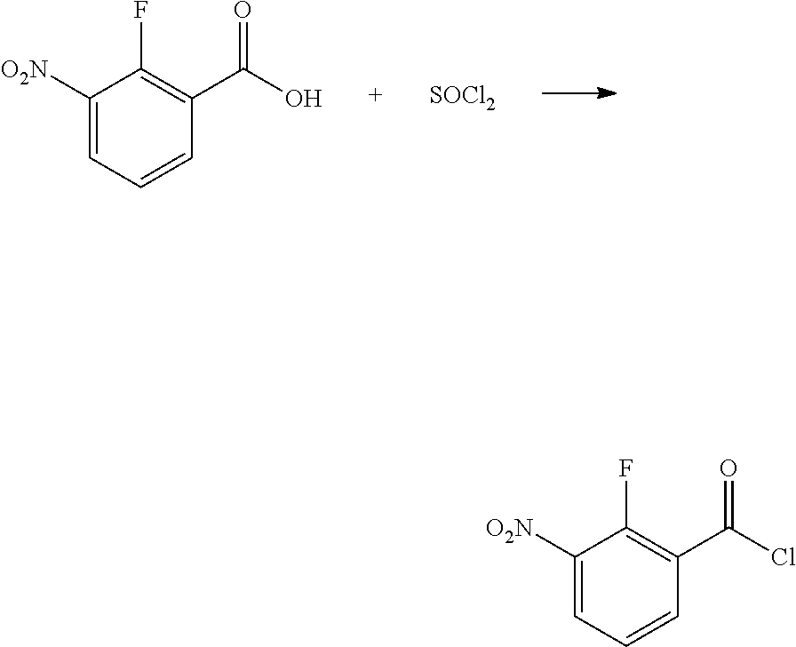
C1(F)=C(C(=O)O)C=CC=C1[O2N].[SOCl2].C1(F)=C(C(=O)Cl)C=CC=C1[O2N]
